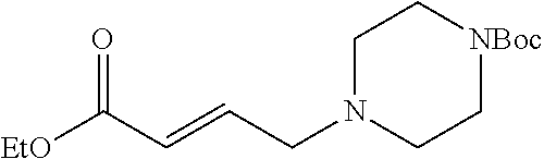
C1N(CC=CC(=O)[EtO])CC[NBoc]C1
